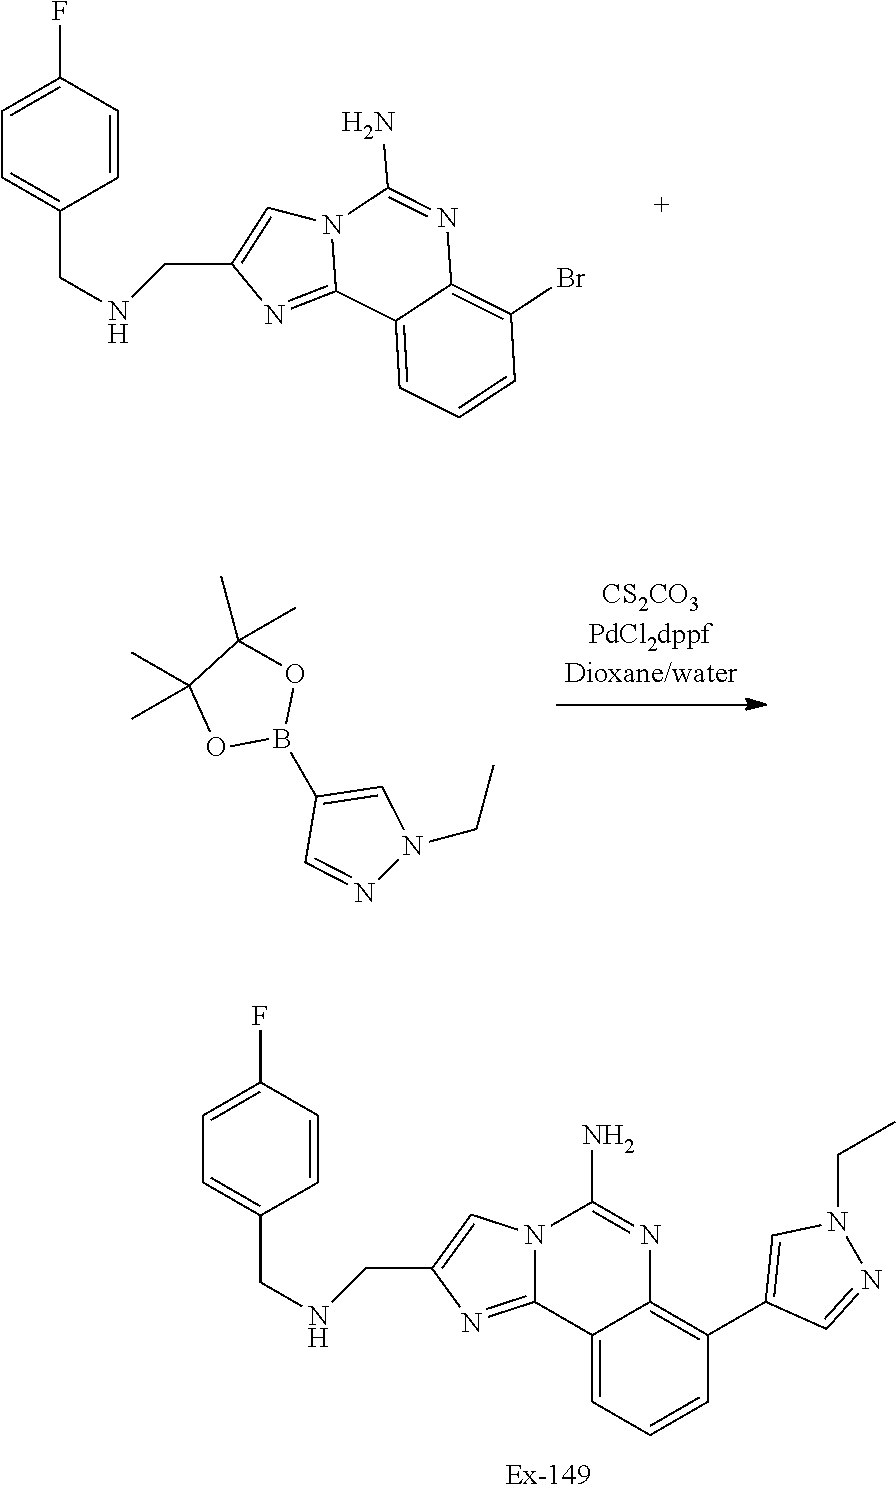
C1=CC(F)=CC=C1CNCC1=CN2C(=N1)C1=CC=CC(Br)=C1N=C2N.C1(B2OC(C)(C)C(C)(C)O2)=CN(CC)N=C1.C1=CC(F)=CC=C1CNCC1=CN2C(=N1)C1=CC=CC(C3=CN(CC)N=C3)=C1N=C2N
